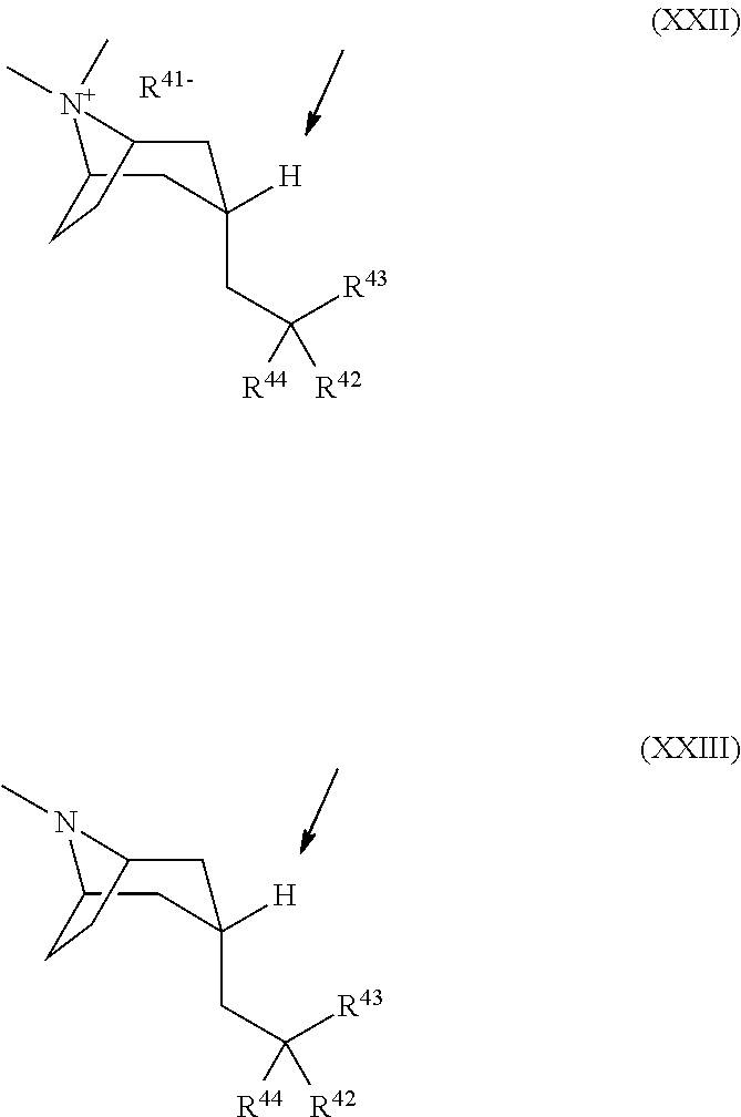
N1(C)C2CC([H])(CC([R43])([R42])[R44])CC1CC2.[N+]1(C)(C)C2CC([H])(CC([R43])([R42])[R44])CC1CC2.[R41-]
